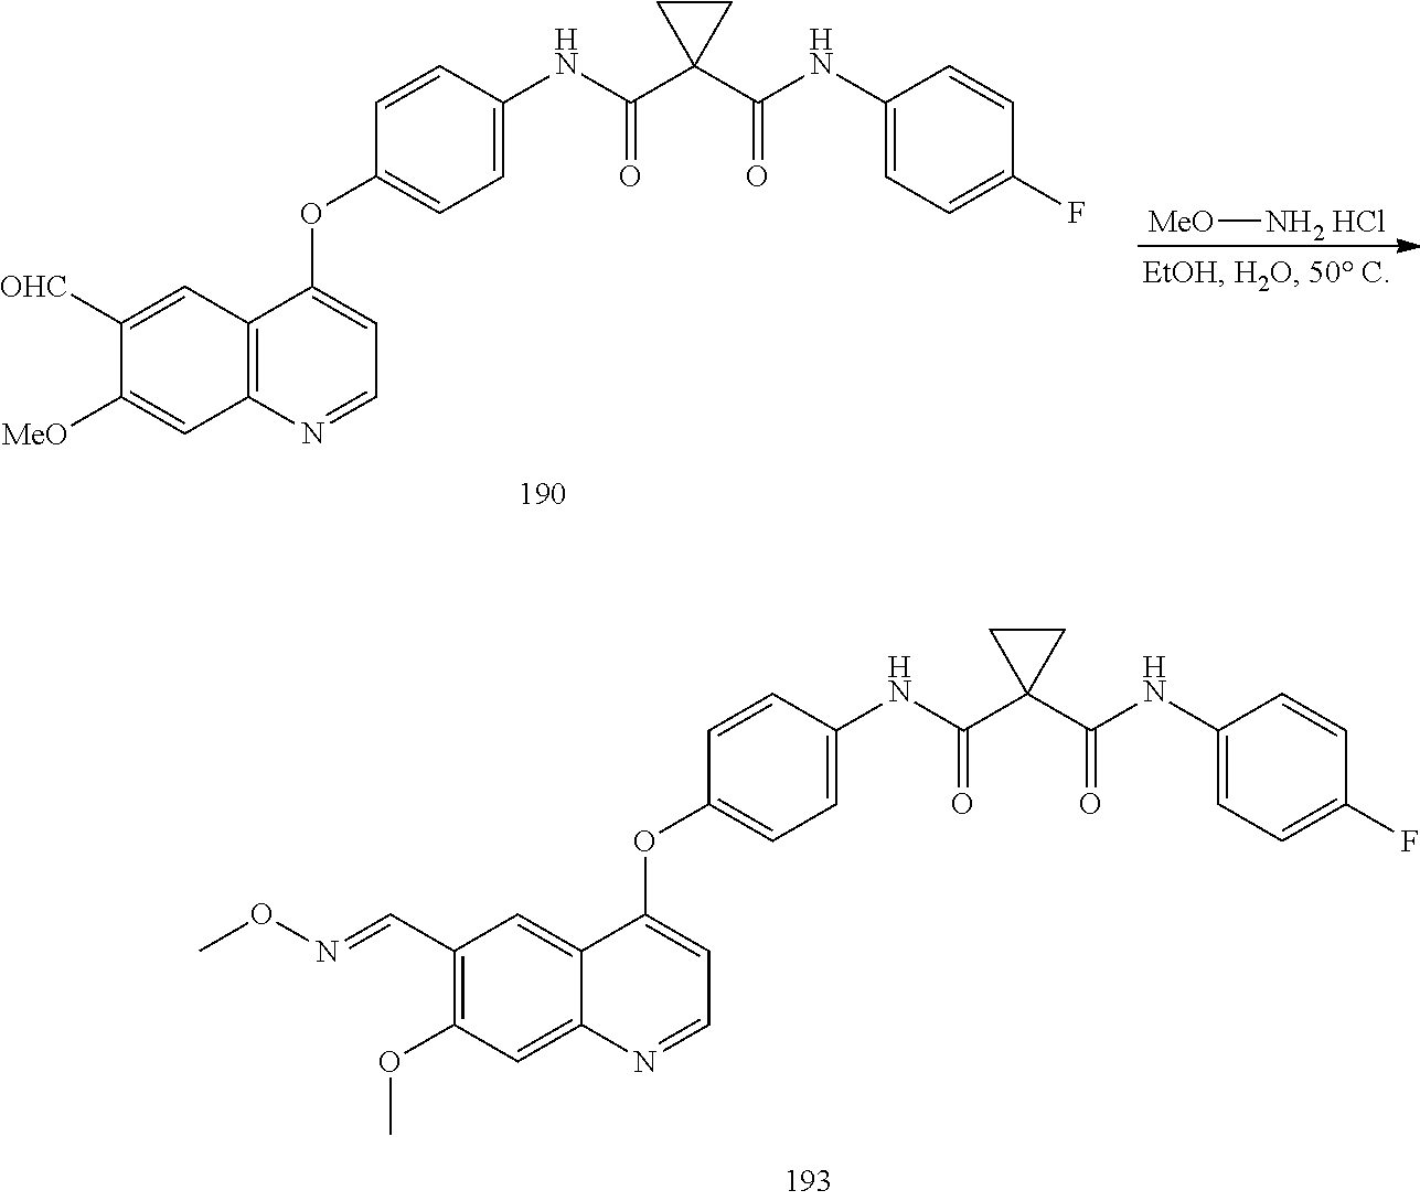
C1=CC(NC(=O)C2(C(=O)NC3=CC=C(F)C=C3)CC2)=CC=C1OC1=CC=NC2=CC(OC)=C(C=NOC)C=C21.C1=CC(NC(=O)C2(C(=O)NC3=CC=C(F)C=C3)CC2)=CC=C1OC1=CC=NC2=C1C=C([OHC])C([MeO])=C2.[MeO][NH2 HCl]
